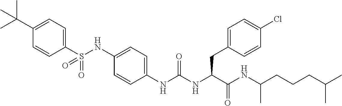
C1(S(NC2=CC=C(NC(NC(C(NC(CCCC(C)C)C)=O)CC3=CC=C(Cl)C=C3)=O)C=C2)(=O)=O)=CC=C(C(C)(C)C)C=C1
